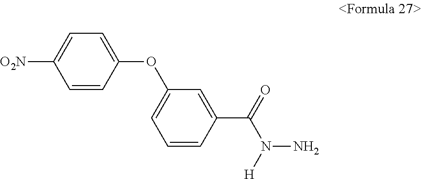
[O2N]C1=CC=C(OC2=CC=CC(C(=O)N([H])N)=C2)C=C1
